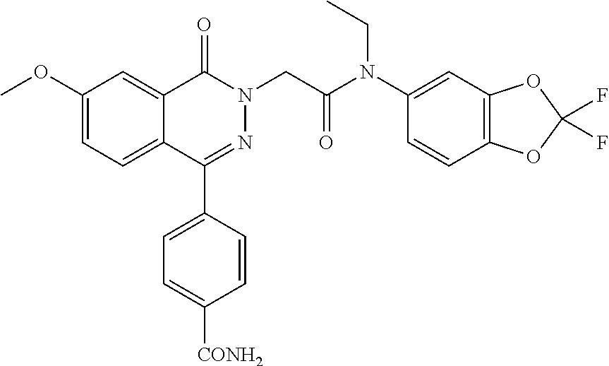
C1(C2=CC=C([CONH2])C=C2)=NN(CC(N(C2=CC3=C(C=C2)OC(F)(F)O3)CC)=O)C(=O)C2=CC(OC)=CC=C12
